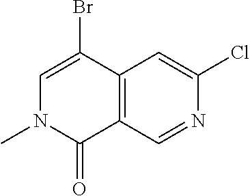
C1=C(Cl)N=CC2=C1C(Br)=CN(C)C2=O
